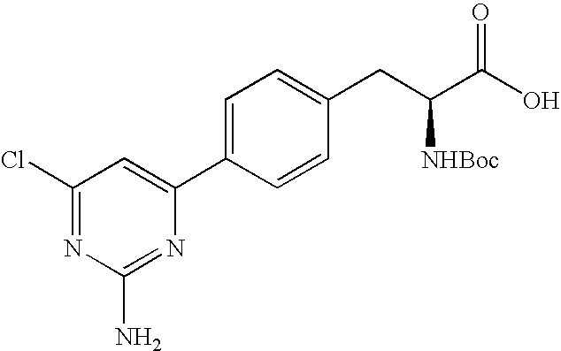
C1(Cl)=NC(N)=NC(C2=CC=C(CC(C(O)=O)[NHBoc])C=C2)=C1
